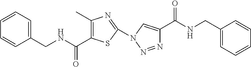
C1=CC=C(CNC(=O)C2=C(C)N=C(N3C=C(C(NCC4=CC=CC=C4)=O)N=N3)S2)C=C1
